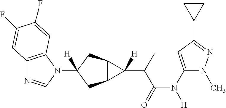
C12=C(N(C3([H])CC4C(C3)C4(C(C(N([H])C3=CC(C4CC4)=NN3C)=O)C)[H])C=N1)C=C(F)C(F)=C2
